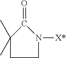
C1(C)(C)CCN([X*])C1=O
